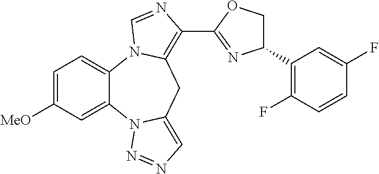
C1=C([MeO])C=C2C(=C1)N1C(=C(C3=NC(C4=C(F)C=CC(F)=C4)CO3)N=C1)CC1=CN=NN21
